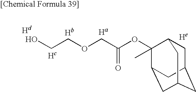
C1C2CC3CC(C(C)(OC(COCCO)=O)C1C3)C2.[He]
